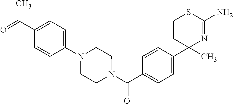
C1N(C(=O)C2=CC=C(C3(C)CCSC(N)=N3)C=C2)CCN(C2=CC=C(C(C)=O)C=C2)C1
